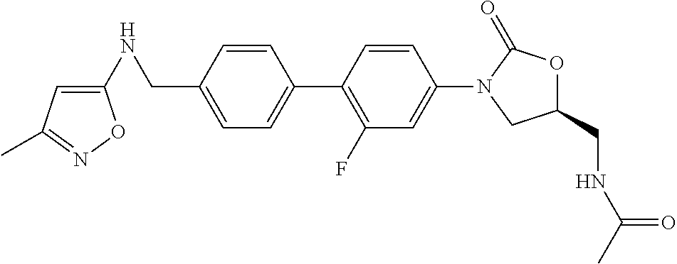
C1(CNC2=CC(C)=NO2)=CC=C(C2=C(F)C=C(N3CC(CNC(C)=O)OC3=O)C=C2)C=C1
